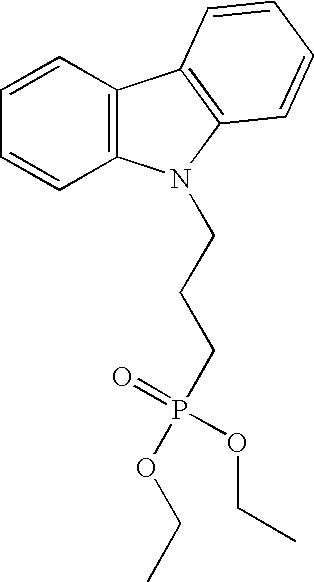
C12=C(C=CC=C1)C1=C(N2CCCP(OCC)(=O)OCC)C=CC=C1
